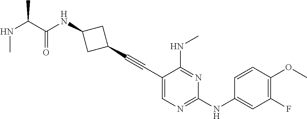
C1(C#CC2CC(NC(C(NC)C)=O)C2)=CN=C(NC2=CC(F)=C(OC)C=C2)N=C1NC
